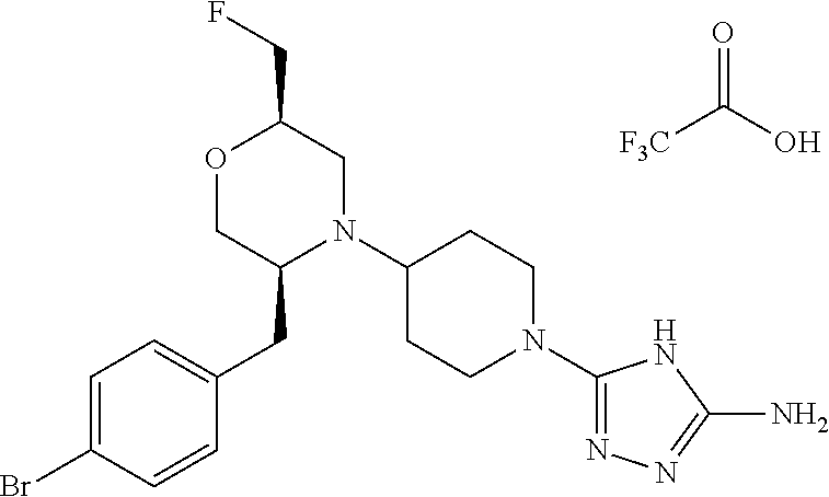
[F3C]C(O)=O.C1=C(Br)C=CC(CC2N(C3CCN(C4=NN=C(N)N4)CC3)CC(CF)OC2)=C1
